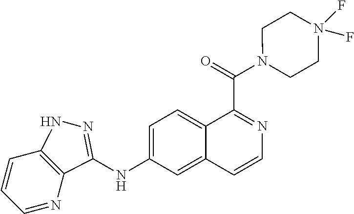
C1=CC=NC2=C1NN=C2NC1=CC=C2C(=C1)C=CN=C2C(=O)N1CCN(F)(F)CC1
